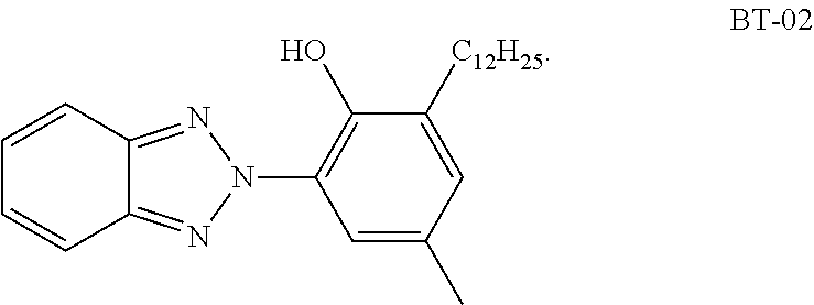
C1(O)=C(N2N=C3C(=N2)C=CC=C3)C=C(C)C=C1[C12H25]
